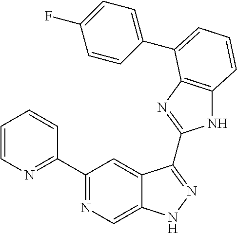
C1(C2=NC=C3C(=C2)C(C2=NC4=C(N2)C=CC=C4C2=CC=C(F)C=C2)=NN3)=NC=CC=C1
